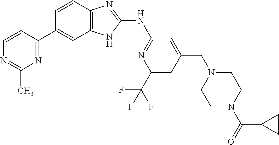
C1=CC(C2=CC3=C(C=C2)N=C(NC2=NC(C(F)(F)F)=CC(CN4CCN(C(=O)C5CC5)CC4)=C2)N3)=NC(C)=N1
